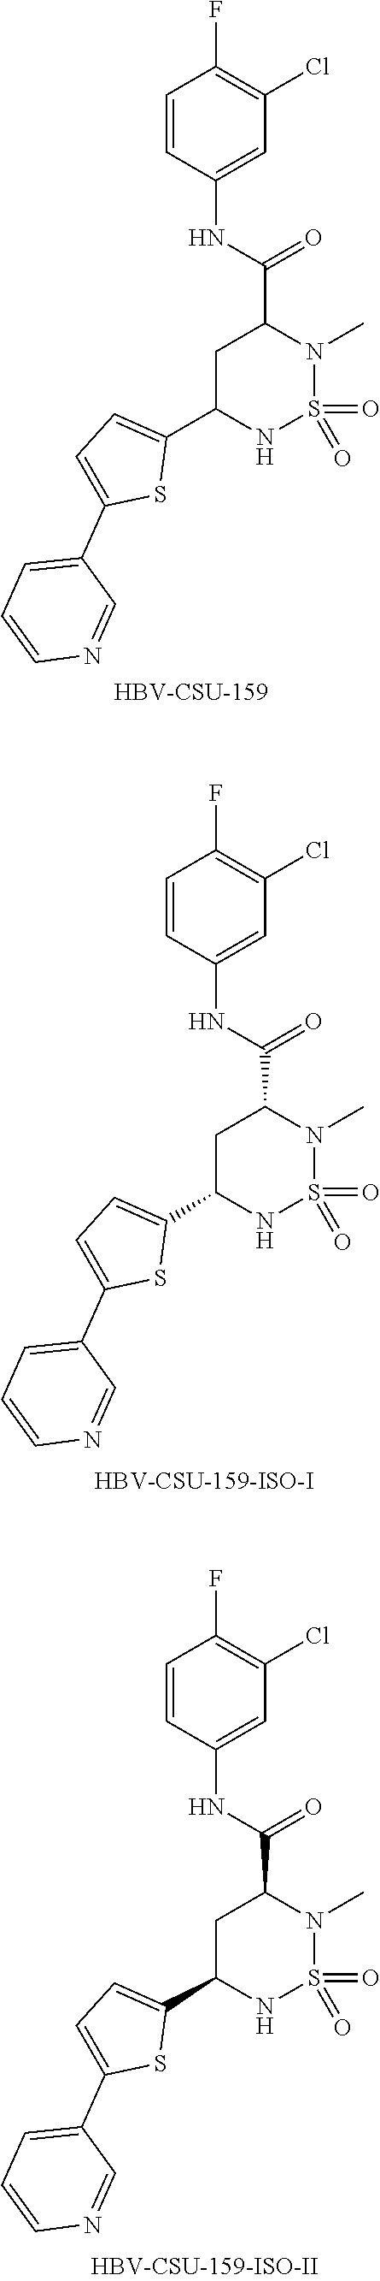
O=S1(=O)NC(C2=CC=C(C3=CC=CN=C3)S2)CC(C(NC2=CC(Cl)=C(F)C=C2)=O)N1C.[HBV-CSU-159].O=S1(=O)NC(C2=CC=C(C3=CC=CN=C3)S2)CC(C(NC2=CC(Cl)=C(F)C=C2)=O)N1C.O=S1(=O)NC(C2=CC=C(C3=CC=CN=C3)S2)CC(C(NC2=CC(Cl)=C(F)C=C2)=O)N1C
